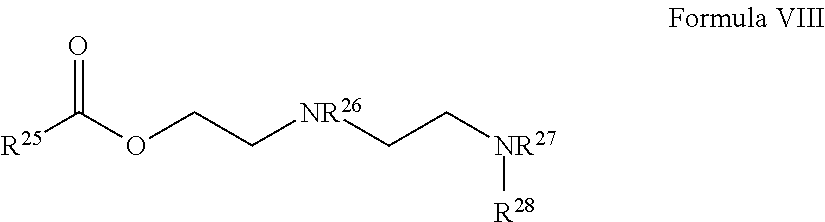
[R25]C(OCC[NR26]CC[NR27][R28])=O
